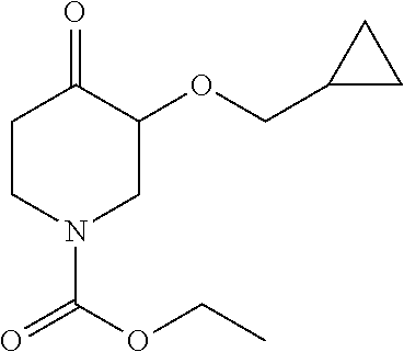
C1CN(C(OCC)=O)CC(OCC2CC2)C1=O
